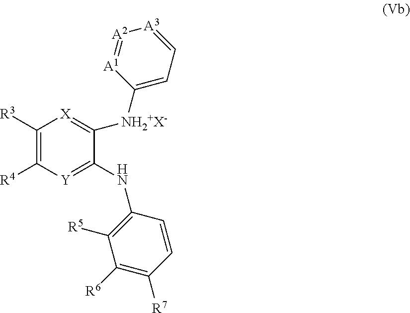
C1([R3])=C([R4])[Y]=C(NC2=C([R5])C([R6])=C([R7])C=C2)C([NH2+X-]C2=CC=[A3][A2]=[A1]2)=[X]1
